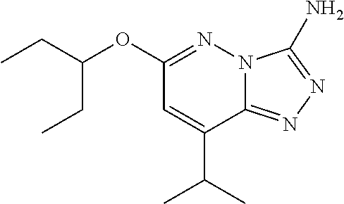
C12=NN=C(N)N1N=C(OC(CC)CC)C=C2C(C)C
